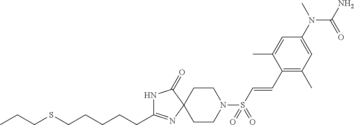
C(C1=NC2(C(=O)N1)CCN(S(C=CC1=C(C)C=C(N(C)C(N)=O)C=C1C)(=O)=O)CC2)CCCCSCCC
